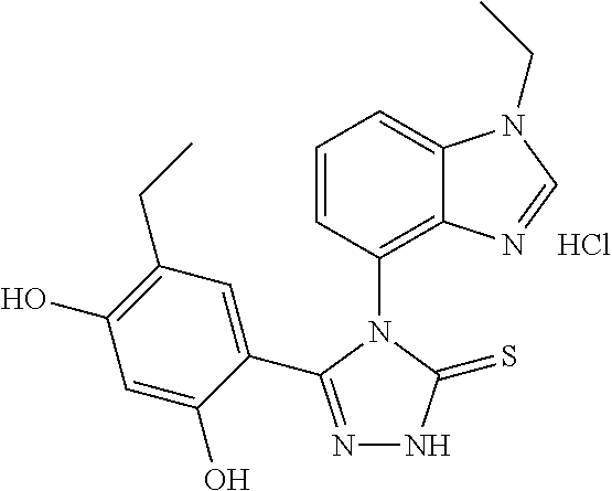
C1=CC(N2C(C3=CC(CC)=C(O)C=C3O)=NNC2=S)=C2C(=C1)N(CC)C=N2.Cl
